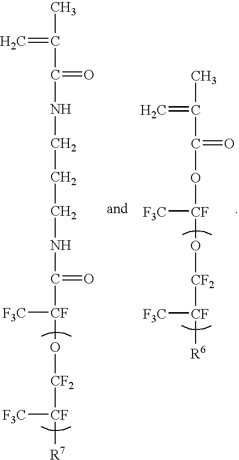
C(C)(=C)C(=O)NCCCNC(=O)[CF]([F3C])O[CF2][CF]([F3C])[R7].[CF]([F3C])(O[CF2][CF]([F3C])[R6])OC(=O)C(=C)C
